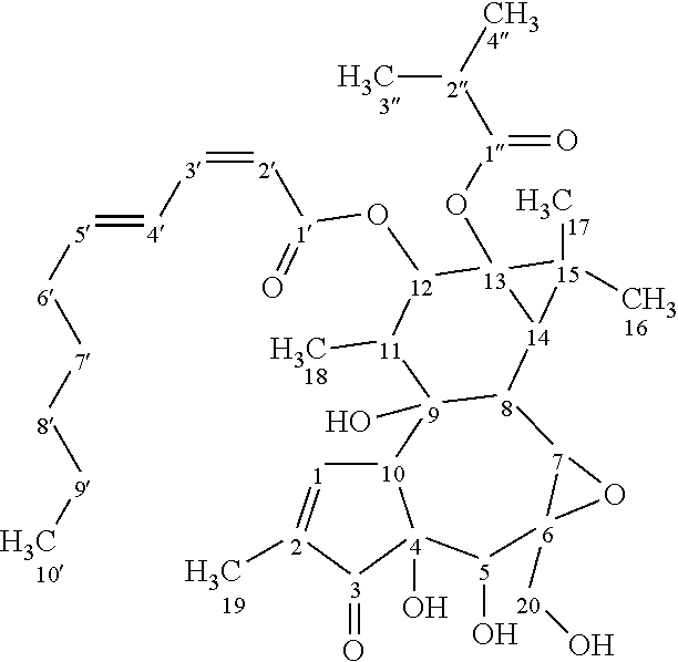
[10]12[1]=[2](C)[3](=O)[4]1(O)[5](O)[6]1([20]O)[7]([8]3[9]2(O)[11](C)[12](O[1](=O)[2]=[3][4]=[5][6][7][8][9]C)[13]2(O[1]([2](C)C)=O)[14]3[15]2(C)C)O1
